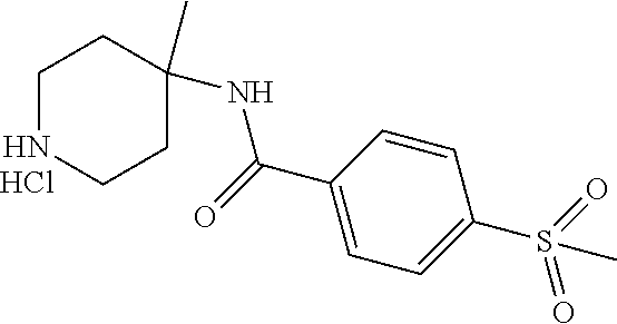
C1NCCC(NC(C2=CC=C(S(=O)(=O)C)C=C2)=O)(C)C1.Cl
